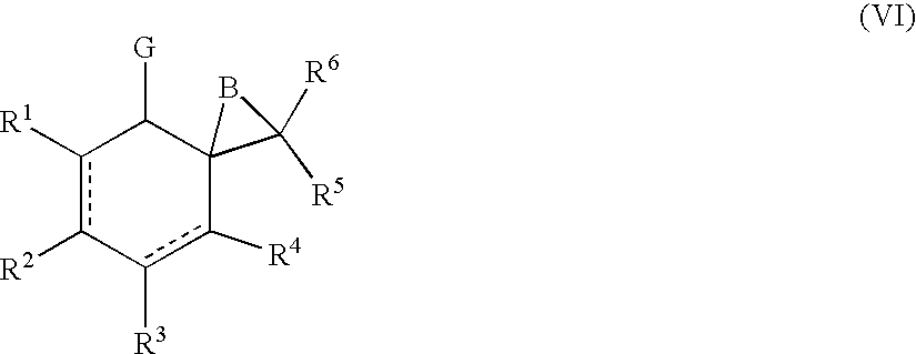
c1([R1])c([R2])-c([R3])c([R4])C2(C1[G])C([R5])([R6])B2
